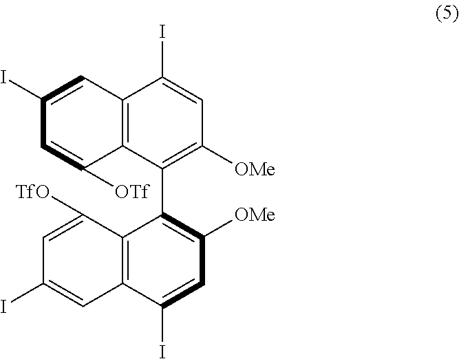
C12=C(C(C3=C([OMe])C=C(I)C4=C3C([TfO])=CC(I)=C4)=C([OMe])C=C1I)C([OTf])=CC(I)=C2
